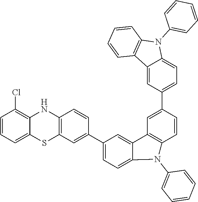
C1=CC2=C(C=C1C1=CC=C3C(=C1)C1=C(C=CC(C4=CC=C5C(=C4)C4=C(N5C5=CC=CC=C5)C=CC=C4)=C1)N3C1=CC=CC=C1)SC1=CC=CC(Cl)=C1N2
